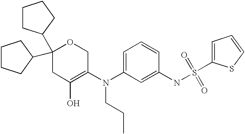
C1CCC(C2(C3CCCC3)CC(O)=C(N(C3=CC=CC(NS(=O)(=O)C4=CC=CS4)=C3)CCC)CO2)C1
